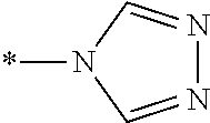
N1(*)C=NN=C1
